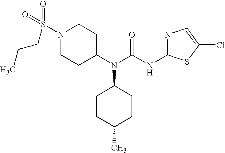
N1=C(NC(N(C2CCN(S(=O)(=O)CCC)CC2)C2CCC(C)CC2)=O)SC(Cl)=C1
